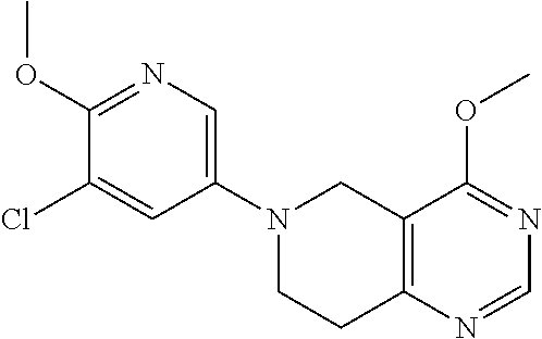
C1(OC)=NC=C(N2CC3=C(N=CN=C3OC)CC2)C=C1Cl
